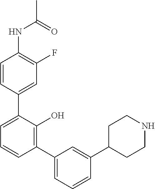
N(C1=C(F)C=C(C2=CC=CC(C3=CC=CC(C4CCNCC4)=C3)=C2O)C=C1)C(C)=O
